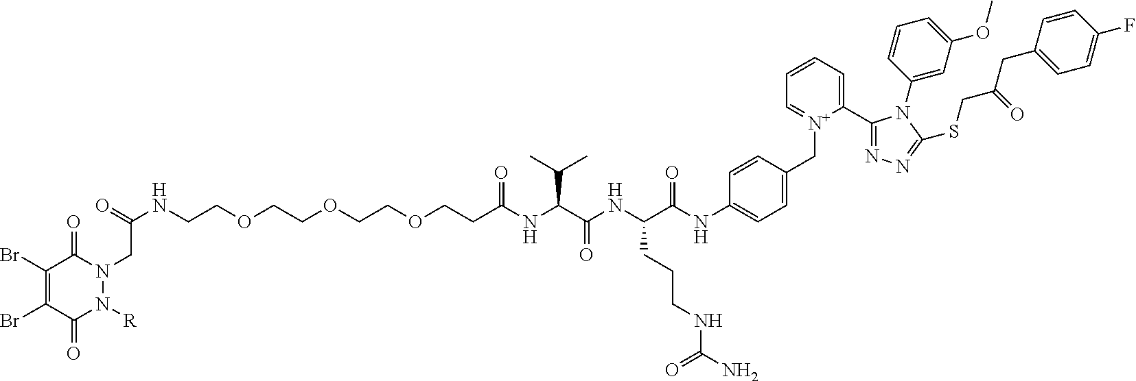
N(CCOCCOCCOCCC(NC(C(NC(C(NC1=CC=C(C[N+]2=CC=CC=C2C2=NN=C(SCC(=O)CC3=CC=C(F)C=C3)N2C2=CC(OC)=CC=C2)C=C1)=O)CCCNC(N)=O)=O)C(C)C)=O)C(=O)CN1C(=O)C(Br)=C(Br)C(=O)N1[R]
